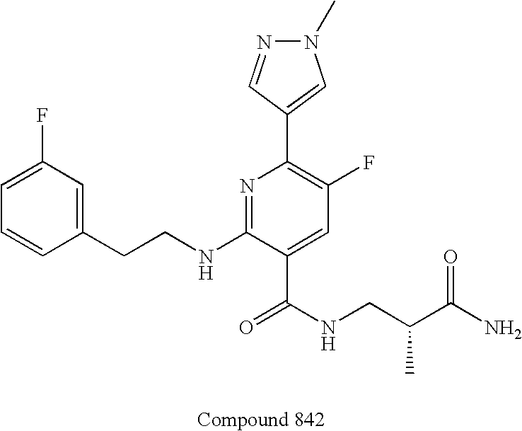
C1=CC(CCNC2=NC(C3=CN(C)N=C3)=C(F)C=C2C(NCC(C(N)=O)C)=O)=CC(F)=C1
